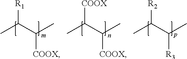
[R1]C(C(C)[COOX])C.[COOX]C(C(C)[COOX])C.[R2]C(C(C)[R3])C
